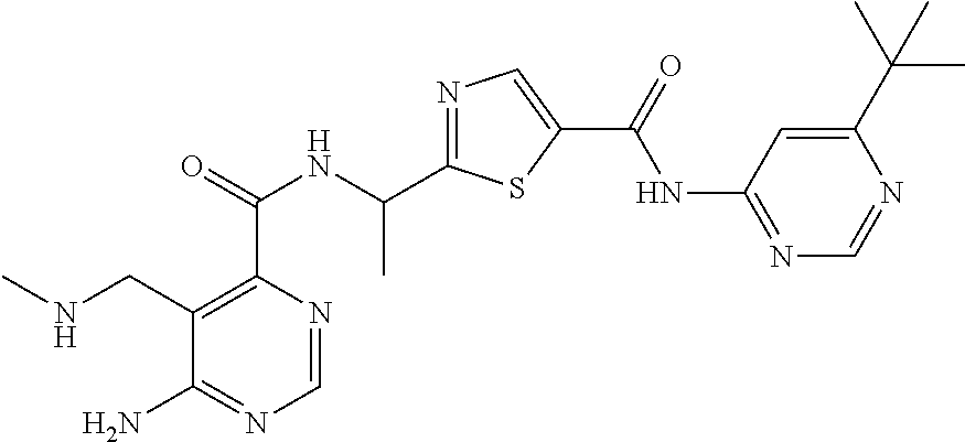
C1=NC(C(=O)NC(C2=NC=C(C(=O)NC3=NC=NC(C(C)(C)C)=C3)S2)C)=C(CNC)C(N)=N1
